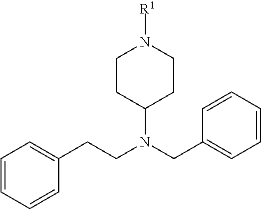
C1=CC=C(CN(CCC2=CC=CC=C2)C2CCN([R1])CC2)C=C1
